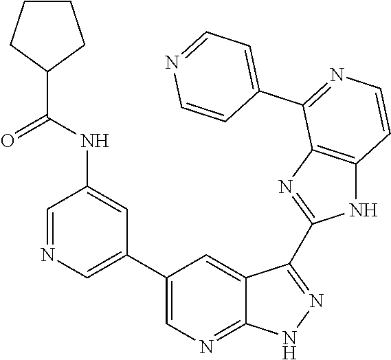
C1=NC=C(C2=CN=C3C(=C2)C(C2=NC4=C(N2)C=CN=C4C2=CC=NC=C2)=NN3)C=C1NC(C1CCCC1)=O
